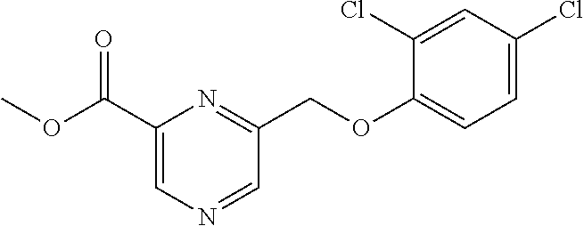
C1(C(OC)=O)=CN=CC(COC2=CC=C(Cl)C=C2Cl)=N1
